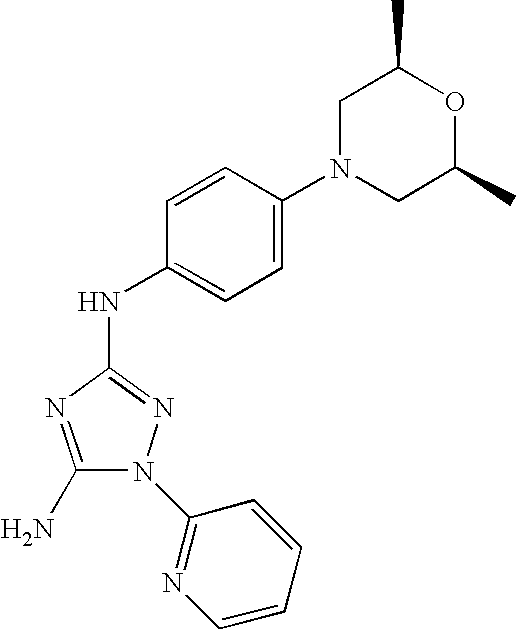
C1(N)=NC(NC2=CC=C(N3CC(C)OC(C)C3)C=C2)=NN1C1=NC=CC=C1
